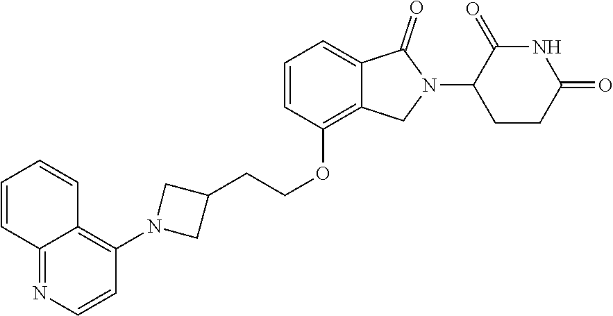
C12=NC=CC(N3CC(CCOC4=C5C(=CC=C4)C(=O)N(C4CCC(=O)NC4=O)C5)C3)=C1C=CC=C2
